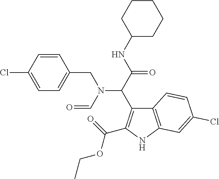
C(C(NC1CCCCC1)=O)(N(CC1=CC=C(Cl)C=C1)C=O)C1=C(C(=O)OCC)NC2=C1C=CC(Cl)=C2
